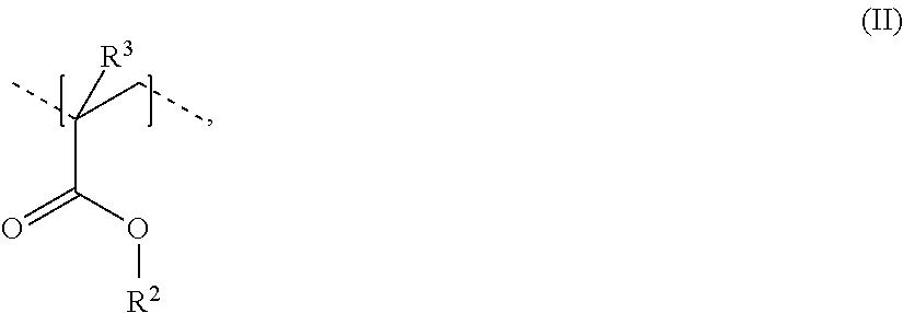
CC(CC)(C(=O)O[R2])[R3]
